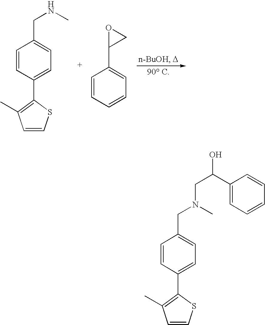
C1(C2=CC=C(CNC)C=C2)=C(C)C=CS1.C1=CC=CC=C1C1CO1.C1(C2=C(C)C=CS2)=CC=C(CN(C)CC(C2=CC=CC=C2)O)C=C1
